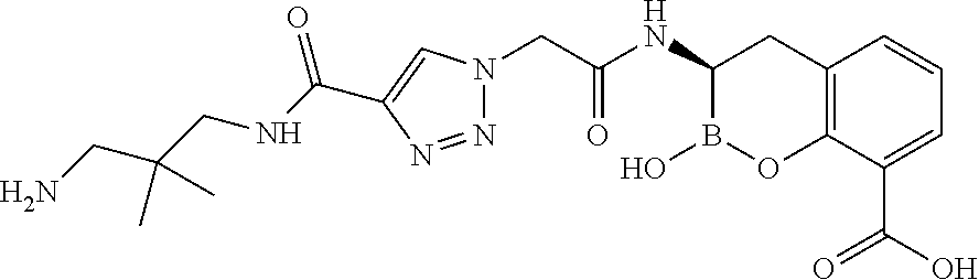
N1=NC(C(NCC(CN)(C)C)=O)=CN1CC(NC1B(O)OC2=C(C1)C=CC=C2C(O)=O)=O
